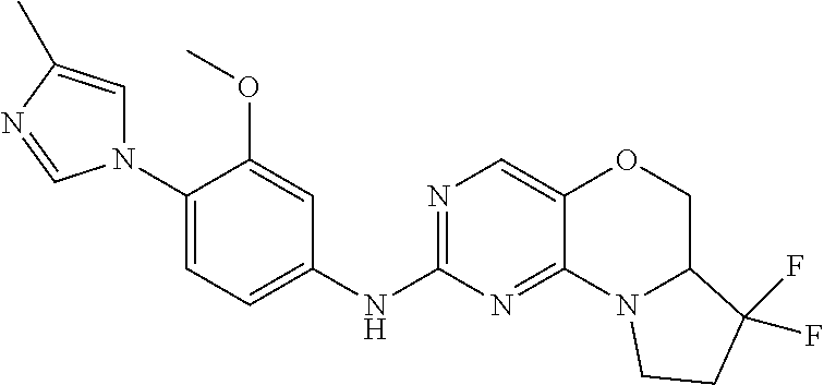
N1(C2=CC=C(NC3=NC=C4C(=N3)N3C(CO4)C(F)(F)CC3)C=C2OC)C=C(C)N=C1
